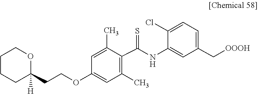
C1=C(NC(C2=C(C)C=C(OCCC3([H])CCCCO3)C=C2C)=S)C(Cl)=CC=C1C[OOOH]
